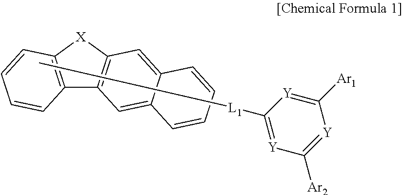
C12=C([X]C3=C1C=C1C(=C3)C=CC=C1)C=CC=C2.C[L1]C1=[Y]C([Ar2])=[Y]C([Ar1])=[Y]1
